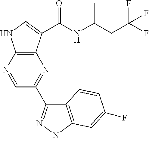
C1=NC2=C(N=C1C1=NN(C)C3=C1C=CC(F)=C3)C(C(NC(C)CC(F)(F)F)=O)=CN2
